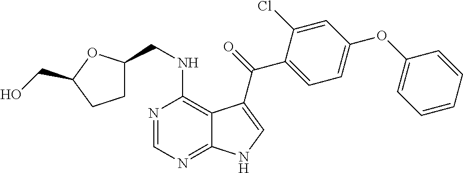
N1=CN=C2C(=C1NCC1CCC(CO)O1)C(C(=O)C1=CC=C(OC3=CC=CC=C3)C=C1Cl)=CN2
